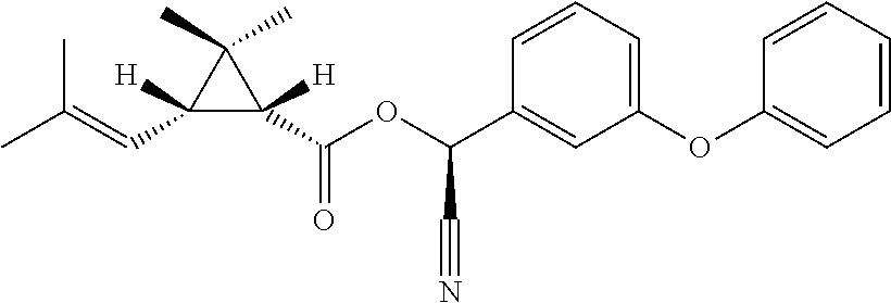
C1(C=C(C)C)([H])C(C(OC(C2=CC(OC3=CC=CC=C3)=CC=C2)C#N)=O)([H])C1(C)C
